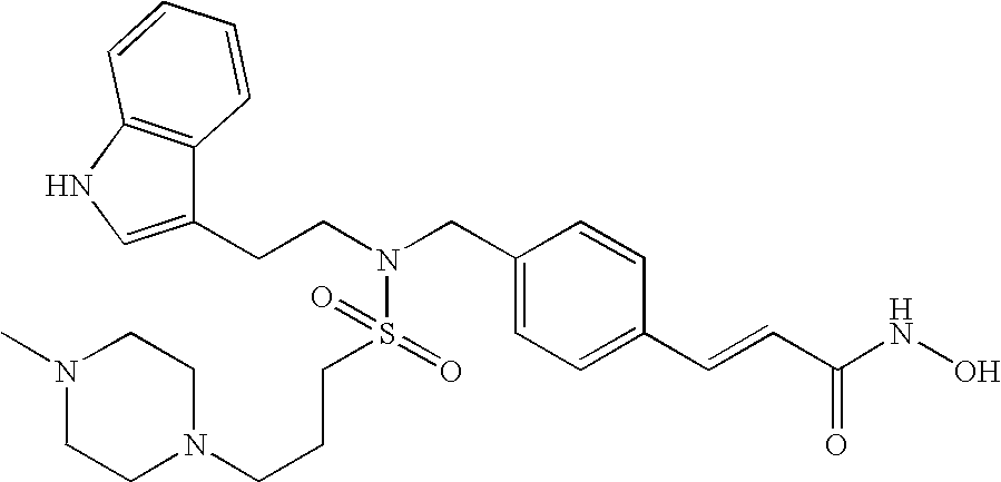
C1(CN(CCC2=CNC3=C2C=CC=C3)S(CCCN2CCN(C)CC2)(=O)=O)=CC=C(C=CC(NO)=O)C=C1
